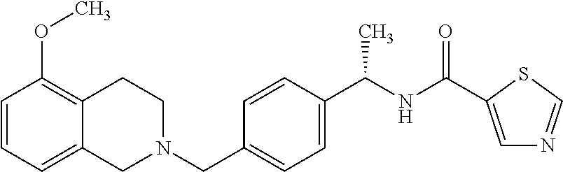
C1=CC=C2C(=C1OC)CCN(CC1=CC=C(C(NC(=O)C3=CN=CS3)C)C=C1)C2
